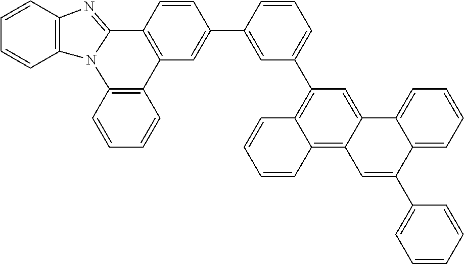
C1=CC2=C(C=C1)N1C(=NC3=C1C=CC=C3)C1=C2C=C(C2=CC(C3=C4C(=C5C(=C3)C3=CC=CC=C3C(C3=CC=CC=C3)=C5)C=CC=C4)=CC=C2)C=C1
